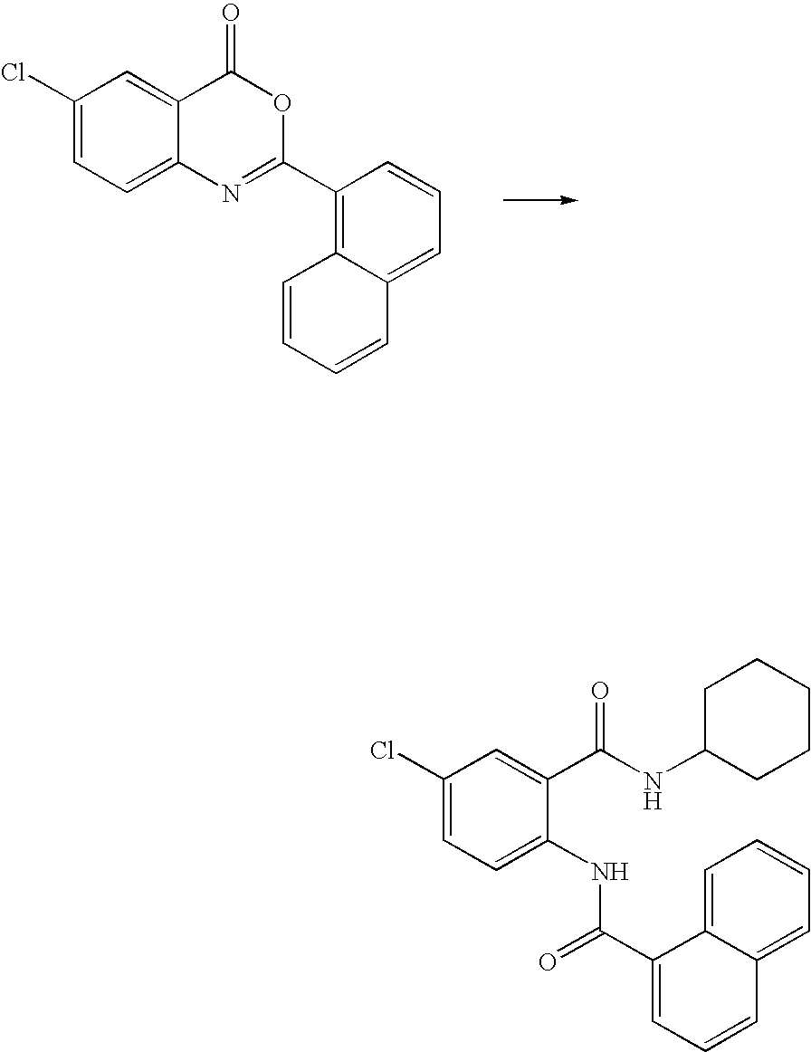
C1(Cl)=CC=C2C(=C1)C(=O)OC(C1=C3C(=CC=C1)C=CC=C3)=N2.C1(Cl)=CC=C(NC(C2=CC=CC3=CC=CC=C32)=O)C(C(NC2CCCCC2)=O)=C1
